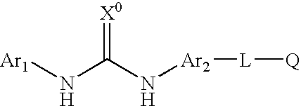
N(C(N[Ar2][L][Q])=[X0])[Ar1]
